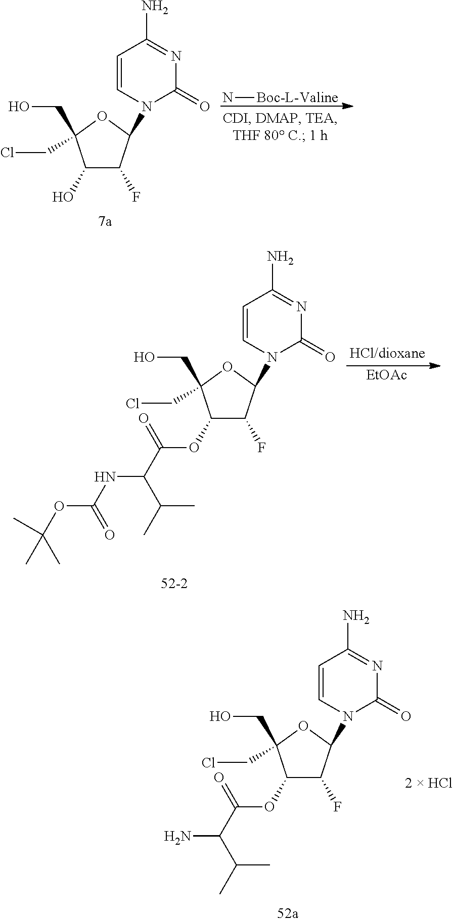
C1(OC(=O)C(N)C(C)C)C(F)C(N2C=CC(N)=NC2=O)OC1(CCl)CO.[EtOAc].C1(OC(=O)C(NC(OC(C)(C)C)=O)C(C)C)C(F)C(N2C=CC(N)=NC2=O)OC1(CCl)CO.C1(O)C(F)C(N2C=CC(N)=NC2=O)OC1(CCl)CO.N[Boc-L-Valine]
